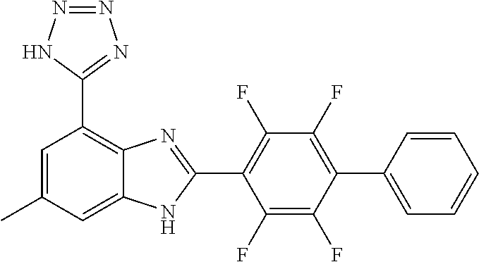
C1(F)=C(F)C(C2=CC=CC=C2)=C(F)C(F)=C1C1=NC2=C(C3=NN=NN3)C=C(C)C=C2N1
